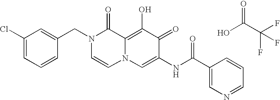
C1(Cl)=CC=CC(CN2C=CN3C(=C(O)C(=O)C(NC(=O)C4=CN=CC=C4)=C3)C2=O)=C1.OC(C(F)(F)F)=O
